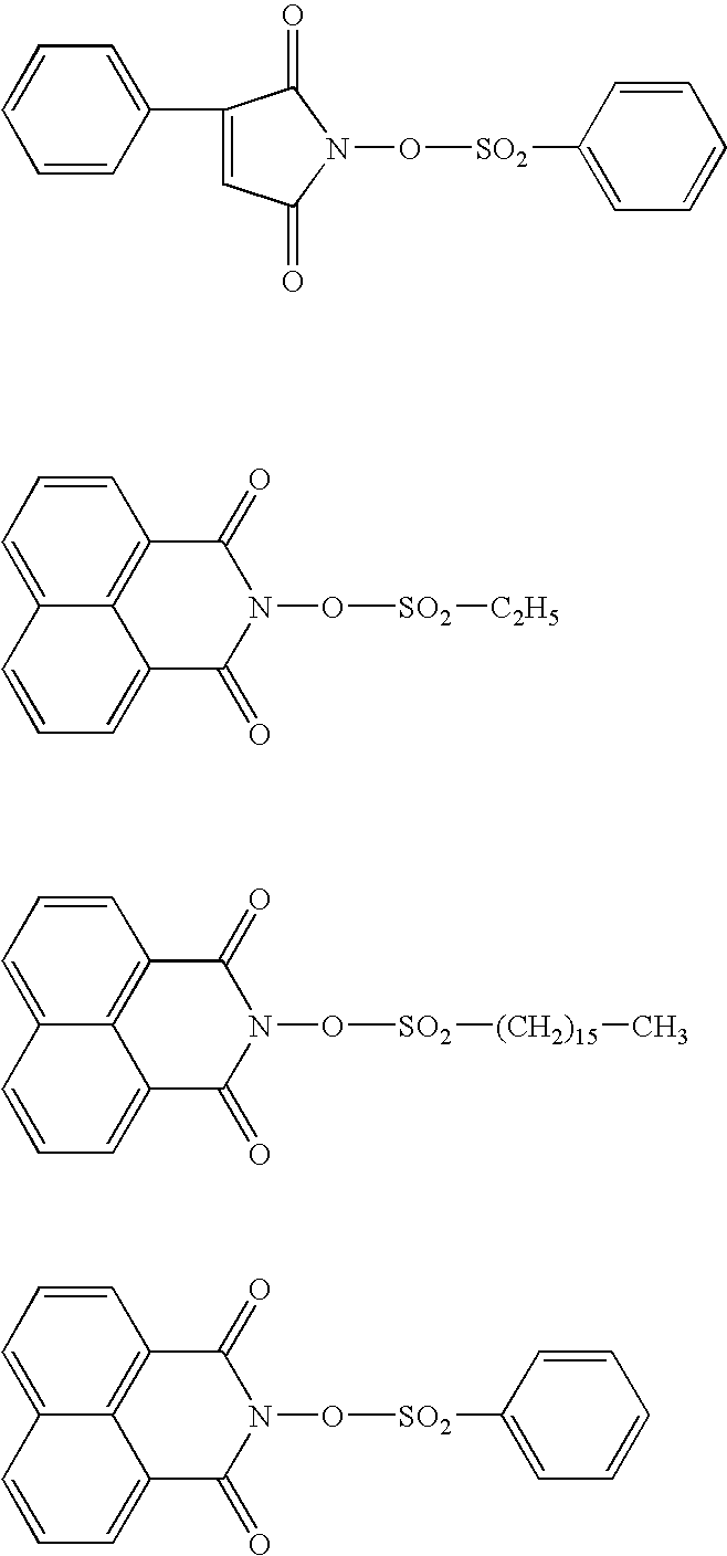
C1=CC(C2=CC(=O)N(O[SO2]C3=CC=CC=C3)C2=O)=CC=C1.C1=CC=C2C3=C1C(=O)N(O[SO2][C2H5])C(=O)C3=CC=C2.C1=CC=C2C3=C1C(=O)N(O[SO2][(CH2)15]C)C(=O)C3=CC=C2.C1=CC=C2C3=C1C(=O)N(O[SO2]C1=CC=CC=C1)C(=O)C3=CC=C2
